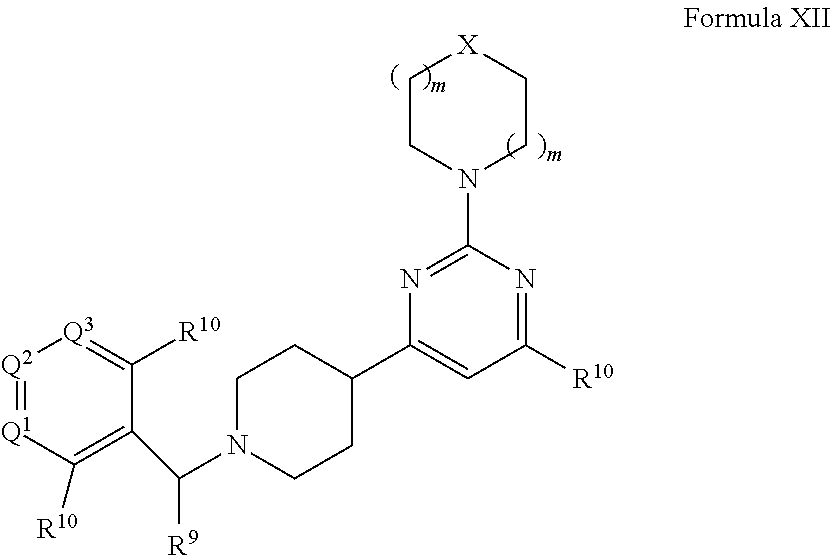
C1N(C([R9])C2=C([R10])[Q1]=[Q2][Q3]=C2[R10])CCC(C2=CC([R10])=NC(N3CC[X]CC3)=N2)C1
